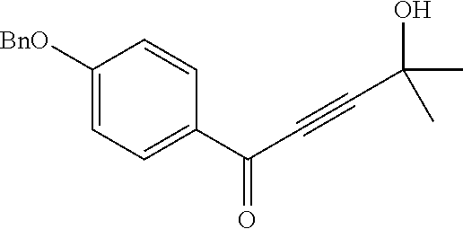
C1([BnO])=CC=C(C(C#CC(O)(C)C)=O)C=C1
